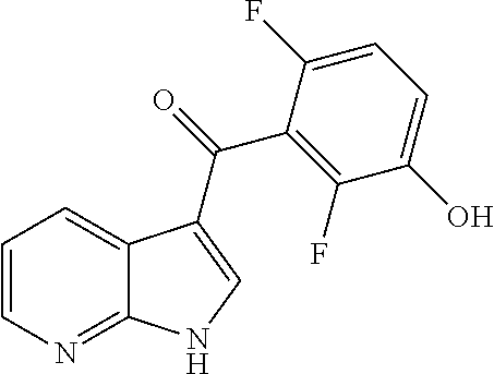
C1=CN=C2C(=C1)C(C(=O)C1=C(F)C(O)=CC=C1F)=CN2
